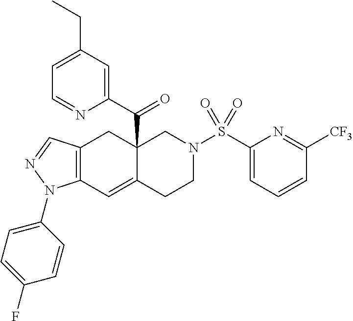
C1(N2C3=C(CC4(C(C5=CC(CC)=CC=N5)=O)C(=C3)CCN(S(C3=CC=CC([CF3])=N3)(=O)=O)C4)C=N2)=CC=C(F)C=C1
